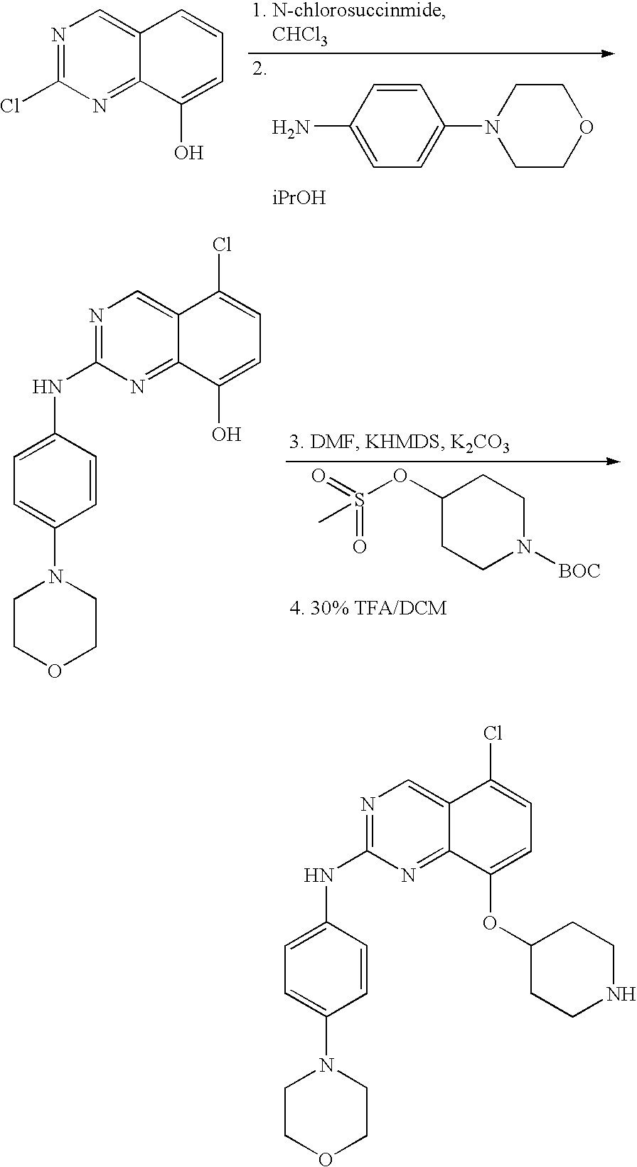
C1(N)=CC=C(N2CCOCC2)C=C1.N1=C(Cl)N=C2C(=C1)C=CC=C2O.C1(OS(=O)(=O)C)CCN([BOC])CC1.N1=C(NC2=CC=C(N3CCOCC3)C=C2)N=C2C(=C1)C(Cl)=CC=C2O.N1=C(NC2=CC=C(N3CCOCC3)C=C2)N=C2C(=C1)C(Cl)=CC=C2OC1CCNCC1
